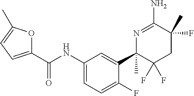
C1(NC(C2=CC=C(C)O2)=O)=CC=C(F)C(C2(C)C(F)(F)CC(C)(F)C(N)=N2)=C1
